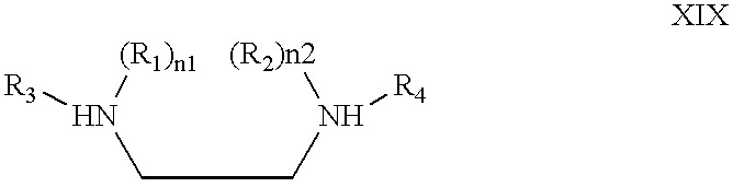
C(CN([(R2)n2])[R4])N([(R1)n1])[R3]
